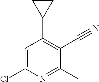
C1=C(Cl)N=C(C)C(C#N)=C1C1CC1
